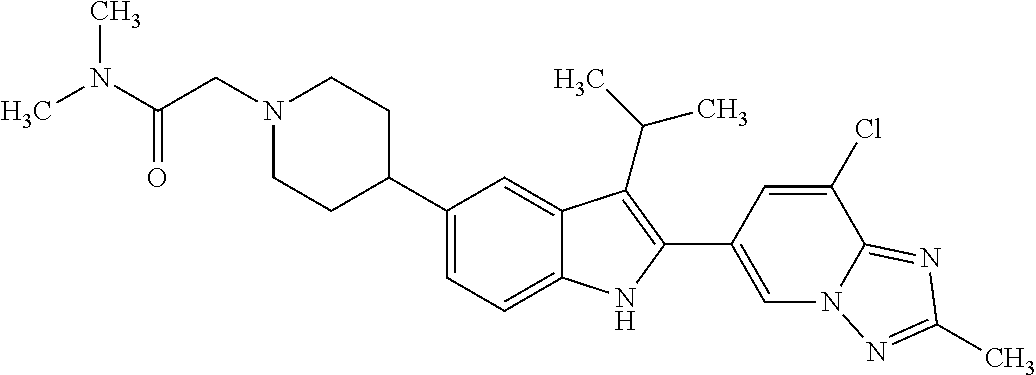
N1(CC(N(C)C)=O)CCC(C2=CC=C3C(=C2)C(C(C)C)=C(C2=CN4C(=NC(C)=N4)C(Cl)=C2)N3)CC1
